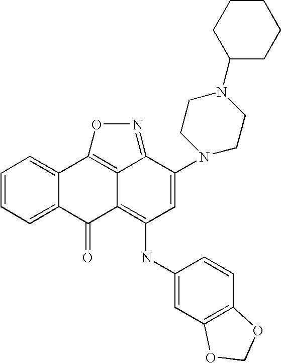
C1=CC=C2C(=C1)C1=C3C(=C(NC4=CC5=C(C=C4)OCO5)C=C(N4CCN(C5CCCCC5)CC4)C3=NO1)C2=O
